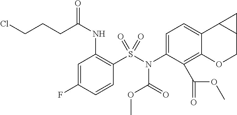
C1=C(N(S(C2=C(NC(=O)CCCCl)C=C(F)C=C2)(=O)=O)C(=O)OC)C(C(OC)=O)=C2C(=C1)C1C(CO2)C1
